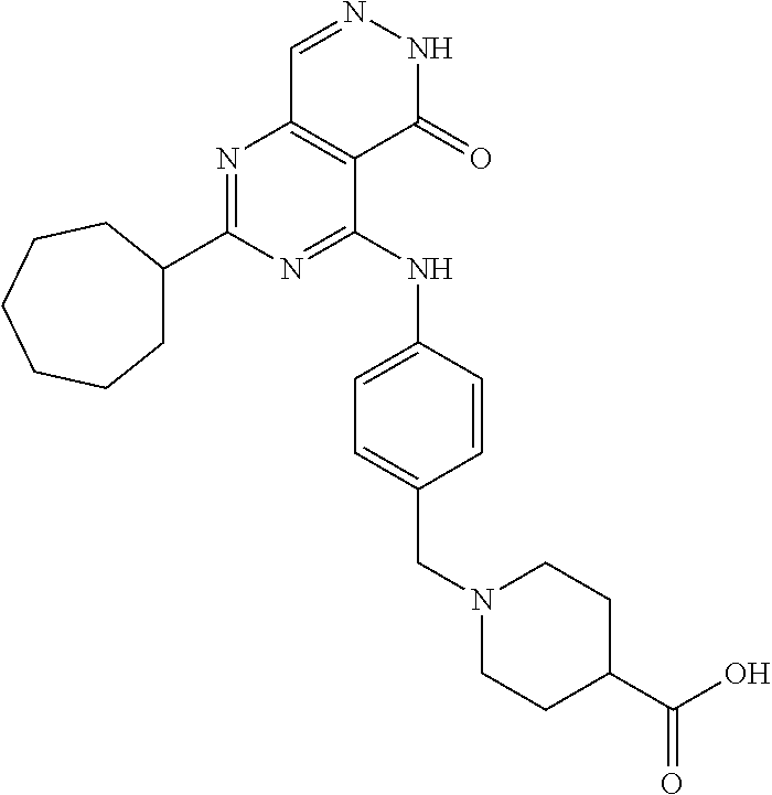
N1=C(C2CCCCCC2)N=C(NC2=CC=C(CN3CCC(C(O)=O)CC3)C=C2)C2=C1C=NNC2=O
